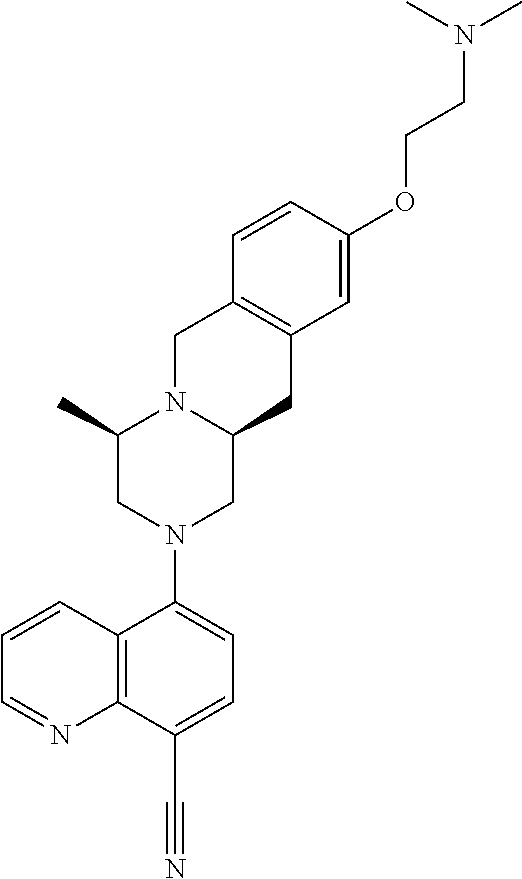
C(#N)C1=CC=C(N2CC3N(CC4=C(C3)C=C(OCCN(C)C)C=C4)C(C)C2)C2=C1N=CC=C2
